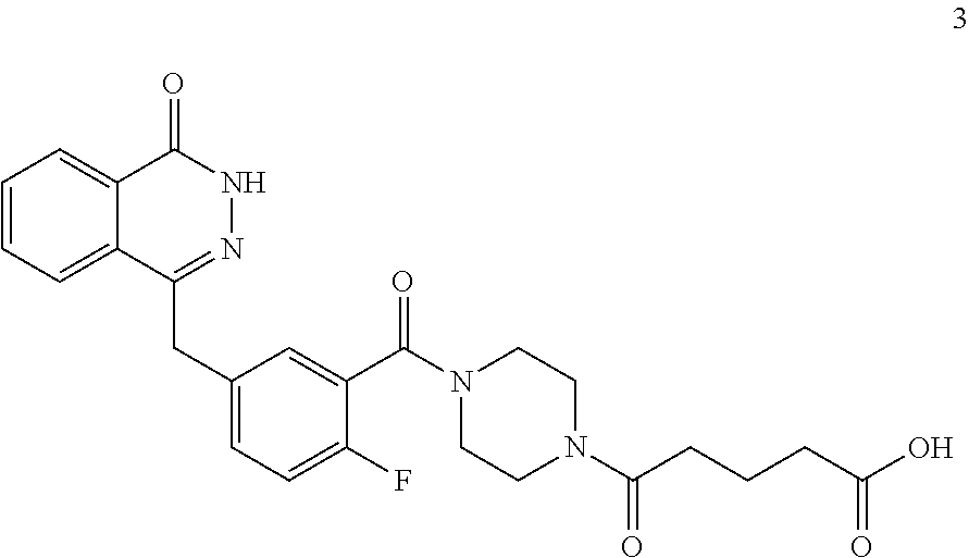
C12=CC=CC=C1C(=O)NN=C2CC1=CC=C(F)C(C(N2CCN(C(CCCC(O)=O)=O)CC2)=O)=C1
